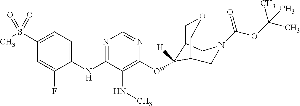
C1(NC2=NC=NC(OC3([H])C4COCC3CN(C(OC(C)(C)C)=O)C4)=C2NC)=CC=C(S(C)(=O)=O)C=C1F
